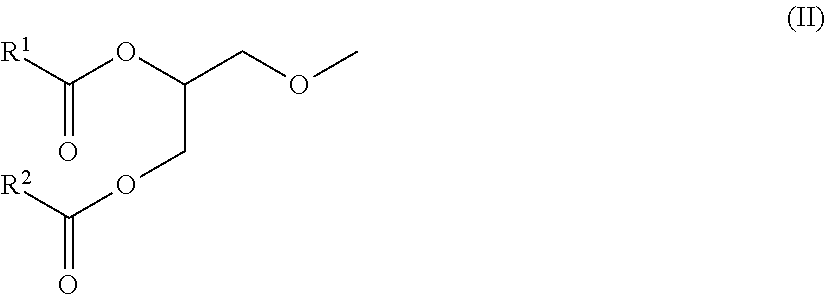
C(OC(COC)COC(=O)[R2])([R1])=O
